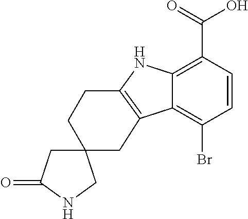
C12=C(C(=O)O)C=CC(Br)=C1C1=C(N2)CCC2(C1)CC(=O)NC2
